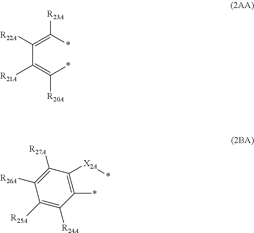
C1([R25A])=C([R24A])C(*)=C([X2A]*)C([R27A])=C1[R26A].C(=C(*)[R20A])(C(=C(*)[R23A])[R22A])[R21A]
